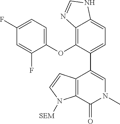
C1(OC2=C3C(=CC=C2C2=CN(C)C(=O)C4=C2C=CN4[SEM])NC=N3)=CC=C(F)C=C1F
